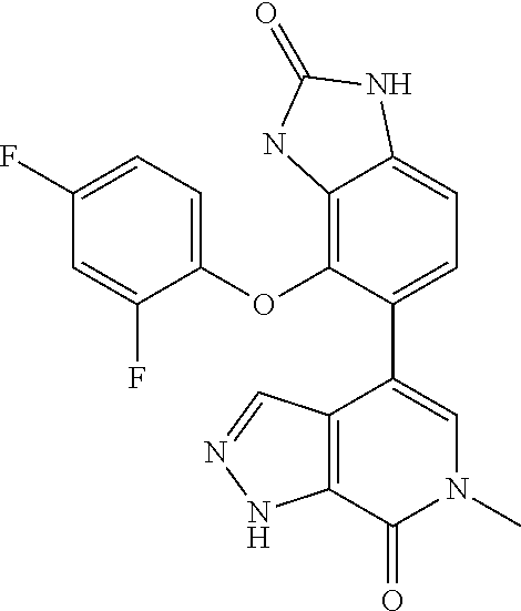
C12=C(C(=O)N(C)C=C1C1=CC=C3C(=C1OC1=CC=C(F)C=C1F)NC(=O)N3)NN=C2
